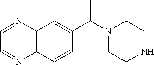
C1CNCCN1C(C1=CC2=C(N=CC=N2)C=C1)C
